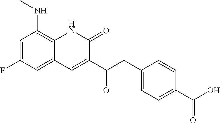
C1=C(F)C=C2C(=C1NC)NC(=O)C(C(CC1=CC=C(C(O)=O)C=C1)O)=C2
